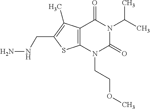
C12=C(N(CCOC)C(=O)N(C(C)C)C1=O)SC(CNN)=C2C
